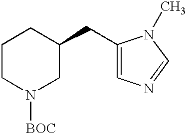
C1(CC2CCCN([BOC])C2)=CN=CN1C
